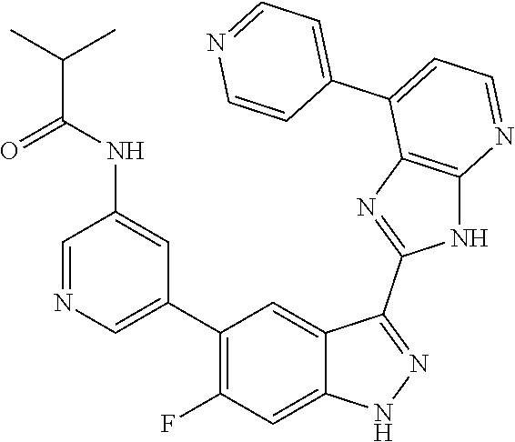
C1=NC=C(C2=C(F)C=C3C(=C2)C(C2=NC4=C(N2)N=CC=C4C2=CC=NC=C2)=NN3)C=C1NC(C(C)C)=O
